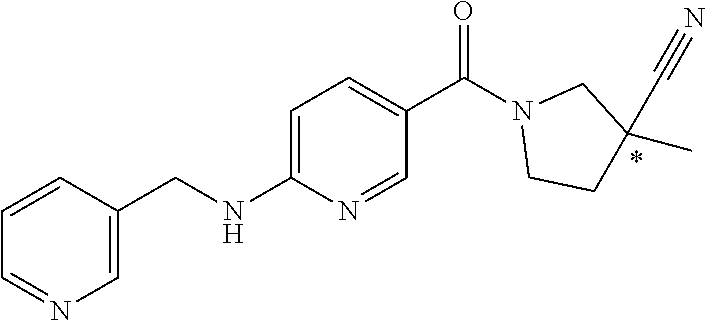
C1=C(CNC2=CC=C(C(=O)N3CCC(C)(C#N)C3)C=N2)C=CC=N1
